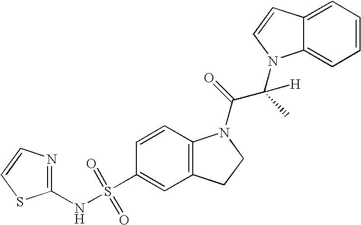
C1=CC2=C(C=C1S(NC1=NC=CS1)(=O)=O)CCN2C(=O)C(C)(N1C2=CC=CC=C2C=C1)[H]
